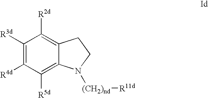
C1([R3d])=C([R4d])C([R5d])=C2C(=C1[R2d])CCN2[(CH2)nd][R11d]
